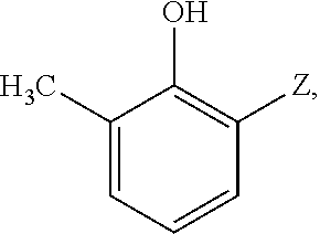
C1(C)=CC=CC([Z])=C1O
